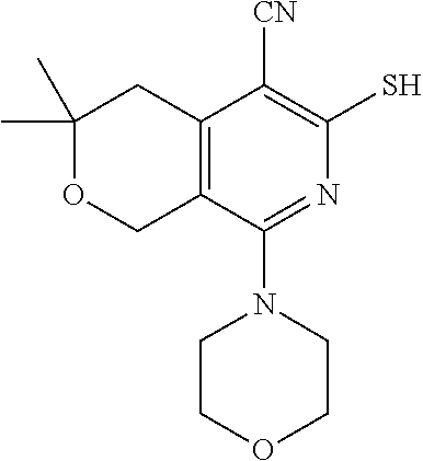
C1(C)(C)OCC2=C(C1)C([CN])=C(S)N=C2N1CCOCC1
